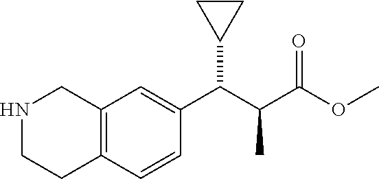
C12=C(C=CC(C(C(C(OC)=O)C)C3CC3)=C1)CCNC2
